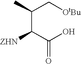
C(C(C(O)=O)[ZHN])(C[OtBu])C
